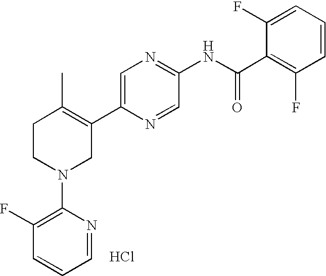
C1=C(C2=C(C)CCN(C3=C(F)C=CC=N3)C2)N=CC(NC(C2=C(F)C=CC=C2F)=O)=N1.Cl
